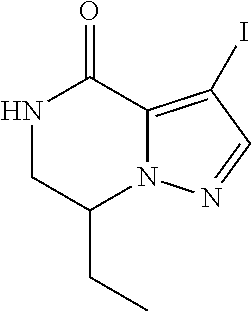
N1CC(CC)N2C(=C(I)C=N2)C1=O
